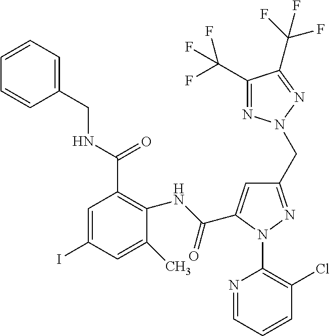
C1=CC=C(CNC(C2=C(NC(=O)C3=CC(CN4N=C(C(F)(F)F)C(C(F)(F)F)=N4)=NN3C3=C(Cl)C=CC=N3)C(C)=CC(I)=C2)=O)C=C1
